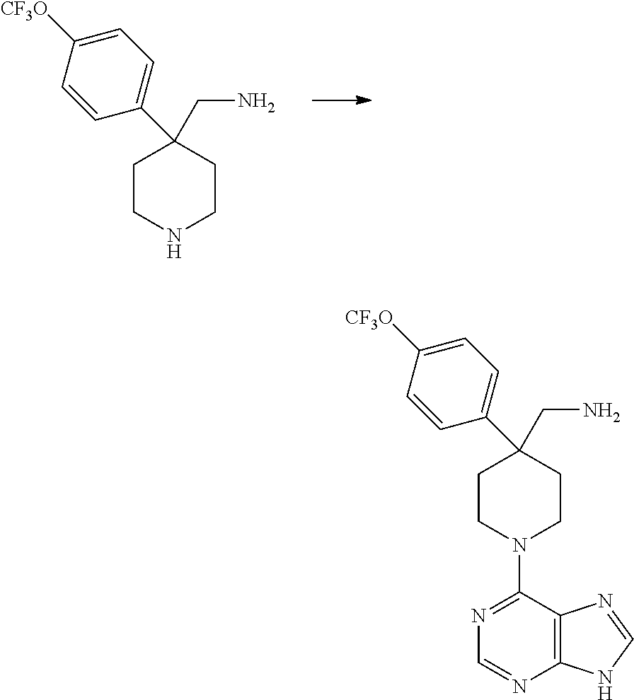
N1CCC(CN)(C2=CC=C([CF3O])C=C2)CC1.C12=C(C(N3CCC(CN)(C4=CC=C([CF3O])C=C4)CC3)=NC=N1)N=CN2
